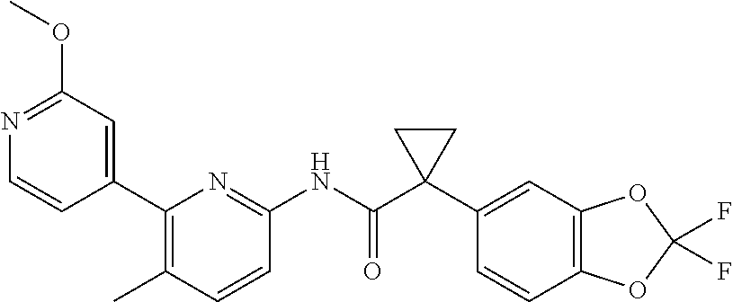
N1=C(OC)C=C(C2=C(C)C=CC(NC(C3(C4=CC5=C(C=C4)OC(F)(F)O5)CC3)=O)=N2)C=C1
